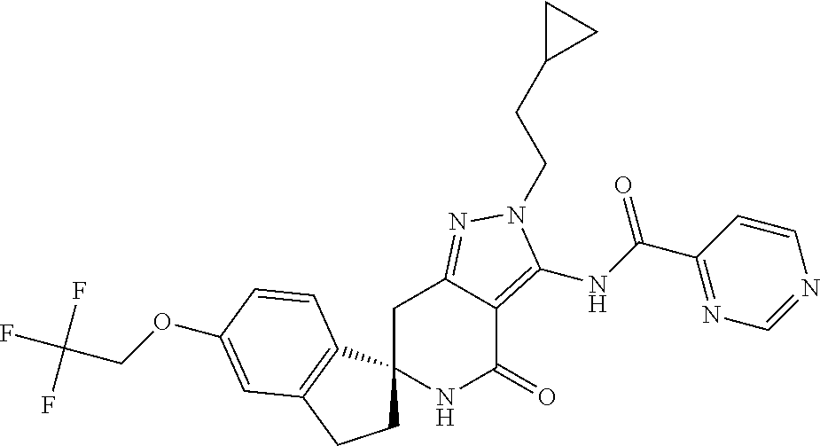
O(C1=CC2=C(C3(CC2)NC(=O)C2=C(NC(C4=NC=NC=C4)=O)N(CCC4CC4)N=C2C3)C=C1)CC(F)(F)F
